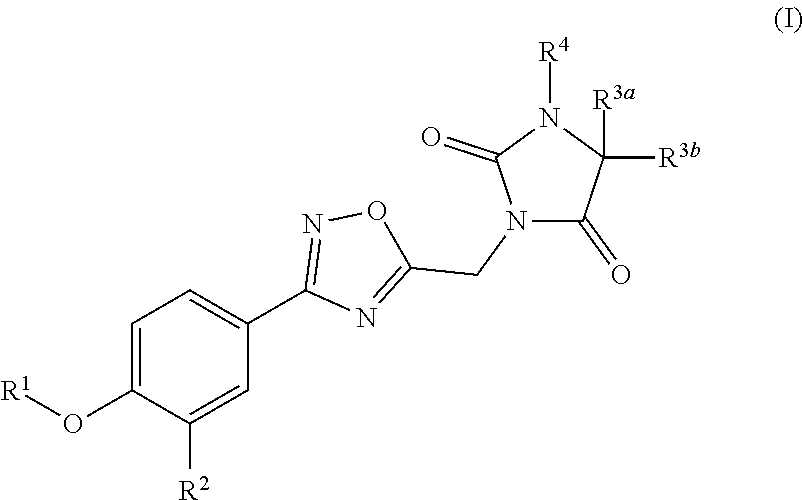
C1=C(O[R1])C([R2])=CC(C2=NOC(CN3C(=O)C([R3a])([R3b])N([R4])C3=O)=N2)=C1
